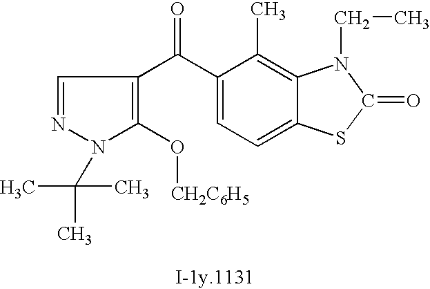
N1(C(C)(C)C)C(O[CH2C6H5])=C(C(C2=CC=C3C(=C2C)N(CC)C(=O)S3)=O)C=N1
